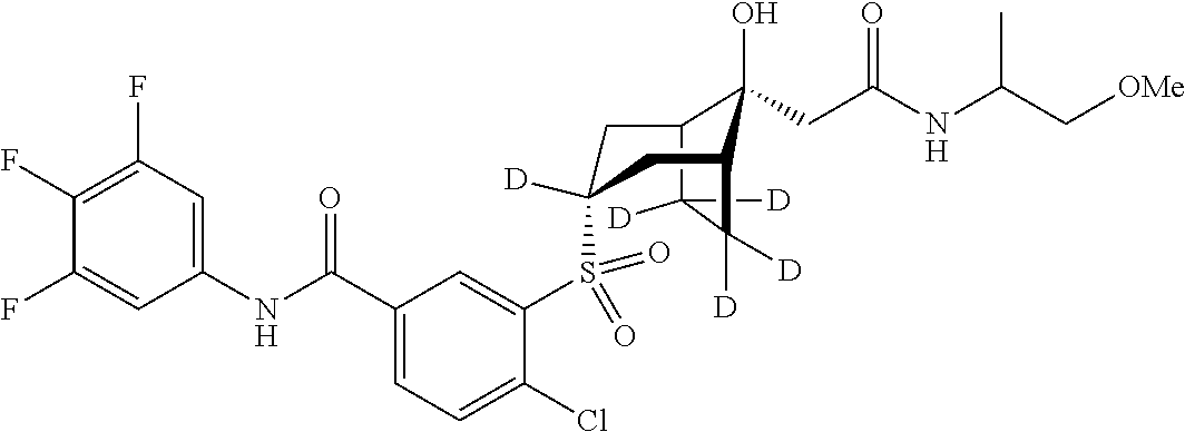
C12C([D])([D])C([D])([D])C(CC(S(C3=CC(C(NC4=CC(F)=C(F)C(F)=C4)=O)=CC=C3Cl)(=O)=O)([D])C1)C2(O)CC(NC(C[OMe])C)=O
